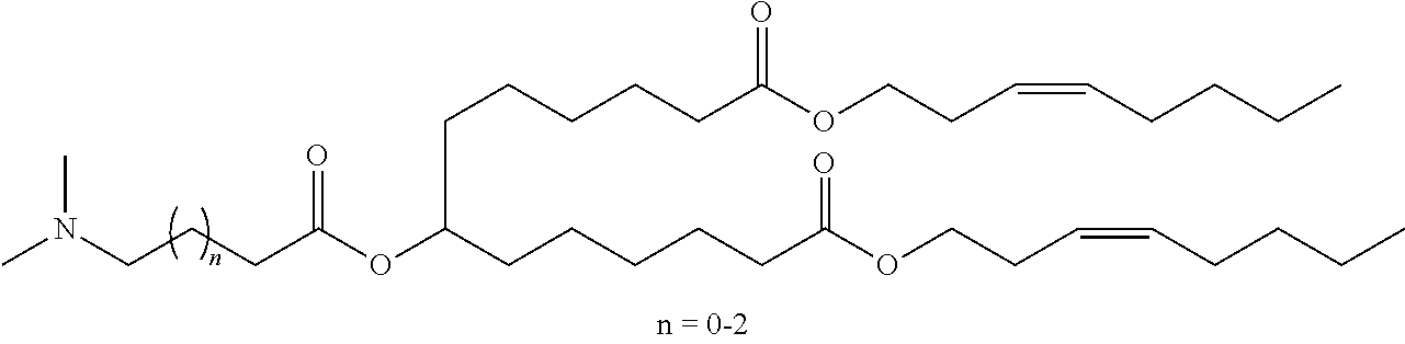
C(CC(OC(CCCCCC(OCCC=CCCCC)=O)CCCCCC(OCCC=CCCCC)=O)=O)CN(C)C
